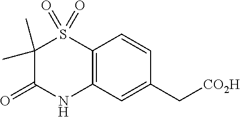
C1(C)(C)C(=O)NC2=C(S1(=O)=O)C=CC(C[CO2H])=C2
